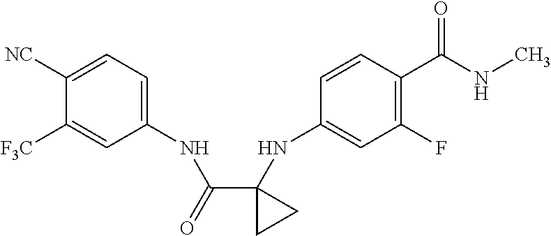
C1([NC])=CC=C(NC(C2(NC3=CC(F)=C(C(NC)=O)C=C3)CC2)=O)C=C1[F3C]
